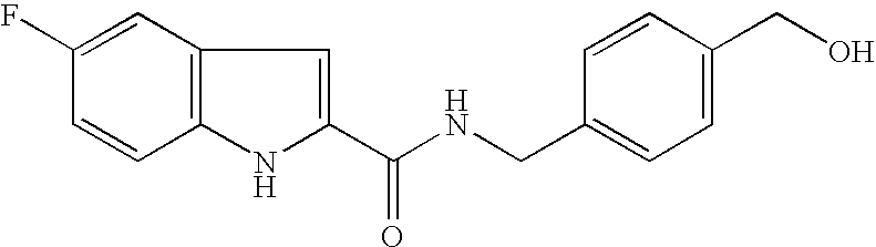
C1(C(NCC2=CC=C(CO)C=C2)=O)=CC2=C(N1)C=CC(F)=C2
